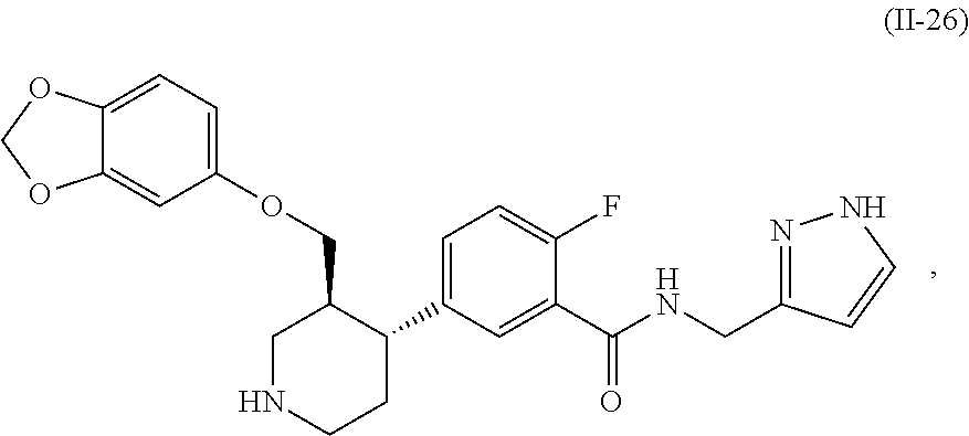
C1=C(OCC2CNCCC2C2=CC=C(F)C(C(NCC3=NNC=C3)=O)=C2)C=C2C(=C1)OCO2
